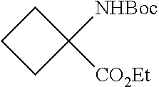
C1CCC1([NHBoc])[CO2Et]
